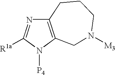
C12=C(N([P4])C([R1a])=N1)CN([M3])CCC2
